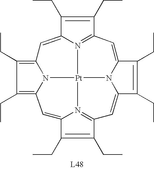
C1(CC)=C2N3C(=C1CC)C=C1C(CC)=C(CC)C4=N1[Pt]31N3C(=C4)C(CC)=C(CC)C3=CC3=N1C(=C2)C(CC)=C3CC
